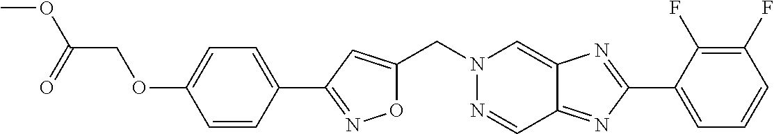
C(N1N=CC2=NC(C3=CC=CC(F)=C3F)=NC2=C1)C1=CC(C2=CC=C(OCC(OC)=O)C=C2)=NO1
